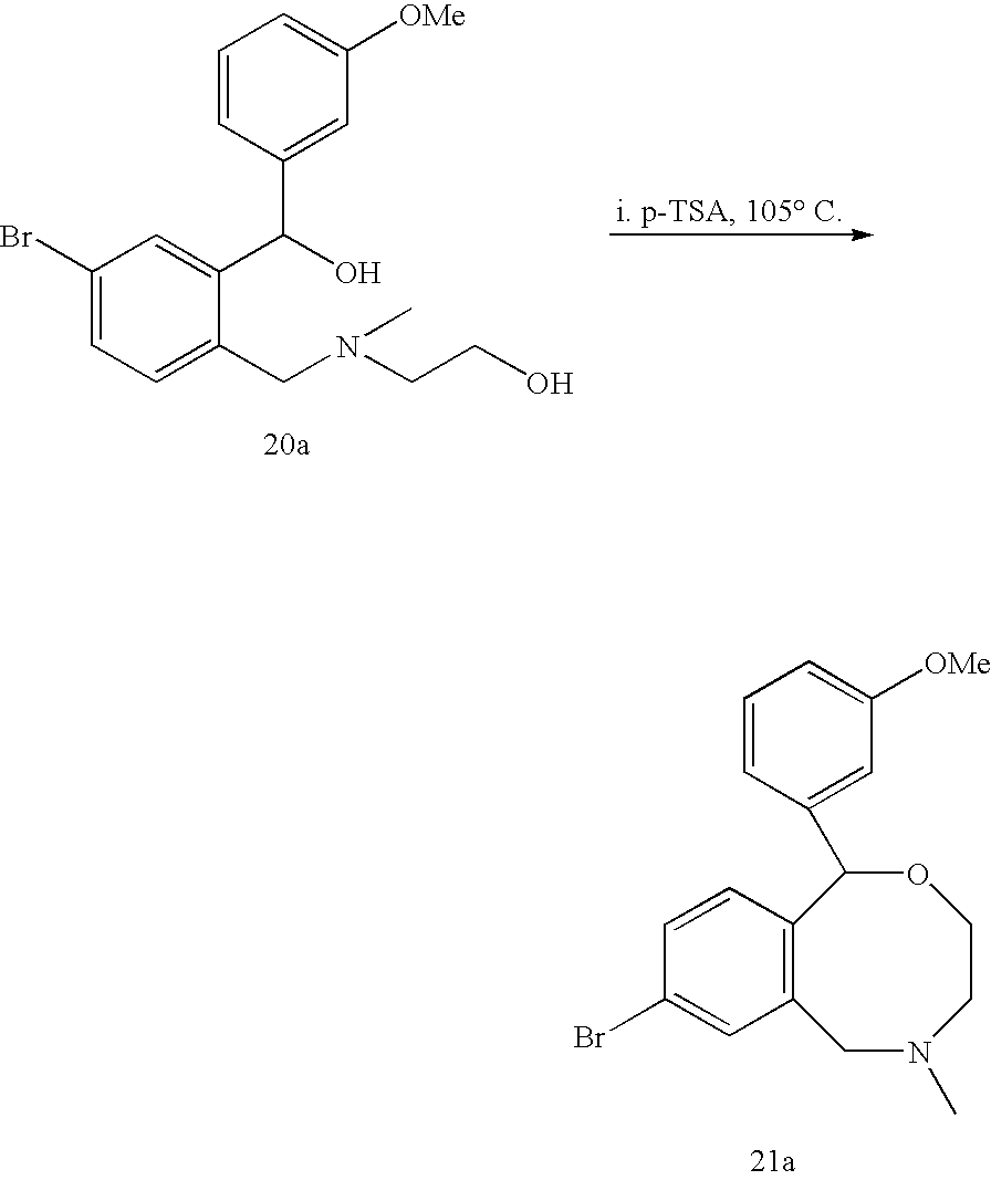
C1(Br)=CC=C(CN(CCO)C)C(C(O)C2=CC([OMe])=CC=C2)=C1.C12=C(C=CC(Br)=C1)C(C1=CC([OMe])=CC=C1)OCCN(C)C2
